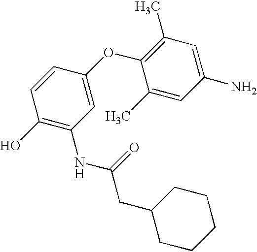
C1(O)=C(NC(=O)CC2CCCCC2)C=C(OC2=C(C)C=C(N)C=C2C)C=C1
